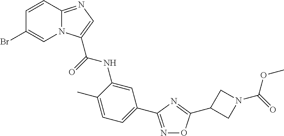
N1=C(C2=CC=C(C)C(NC(=O)C3=CN=C4N3C=C(Br)C=C4)=C2)N=C(C2CN(C(=O)OC)C2)O1
